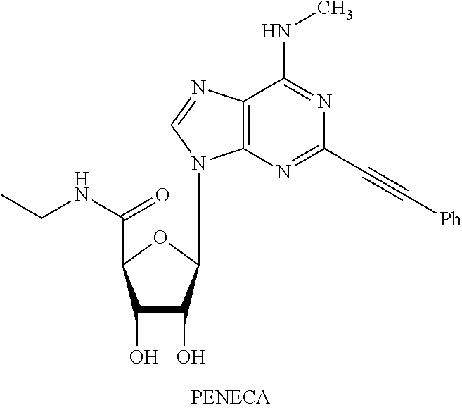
C1(O)C(O)C(N2C3=C(C(NC)=NC(C#C[Ph])=N3)N=C2)OC1C(NCC)=O
